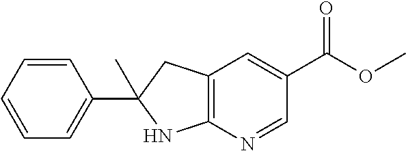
C1=CC=CC=C1C1(C)NC2=C(C1)C=C(C(OC)=O)C=N2
